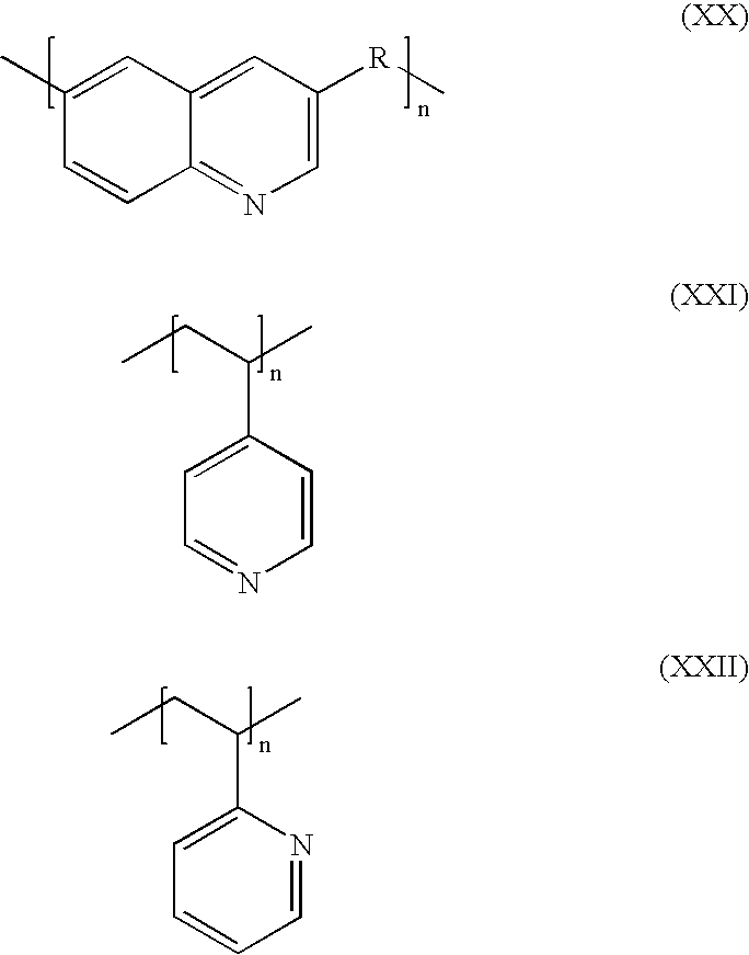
C1(C(CC)C)=CC=NC=C1.C1(C(CC)C)=CC=CC=N1.C1(C)=CC2=CC([R]C)=CN=C2C=C1
